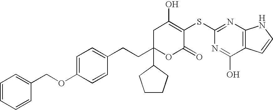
C1=C(OCC2=CC=CC=C2)C=CC(CCC2(C3CCCC3)OC(=O)C(SC3=NC4=C(C(O)=N3)C=CN4)=C(O)C2)=C1
